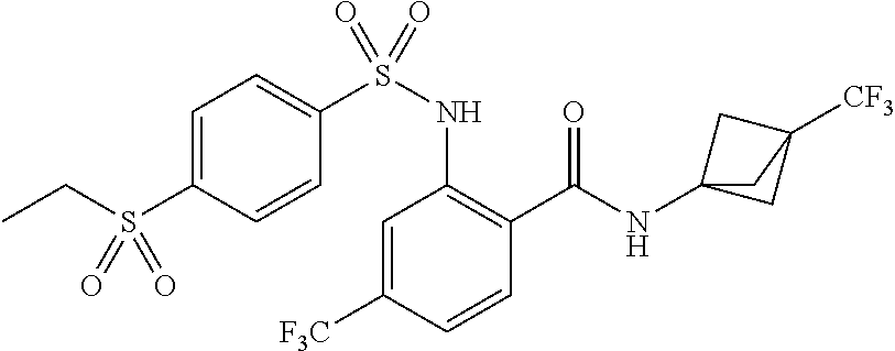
C1=C([F3C])C=CC(C(=O)NC23CC([CF3])(C2)C3)=C1NS(C1=CC=C(S(CC)(=O)=O)C=C1)(=O)=O
